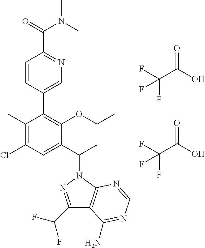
C1=CC(C2=C(OCC)C(C(C)N3N=C(C(F)F)C4=C3N=CN=C4N)=CC(Cl)=C2C)=CN=C1C(=O)N(C)C.FC(C(O)=O)(F)F.FC(C(O)=O)(F)F
